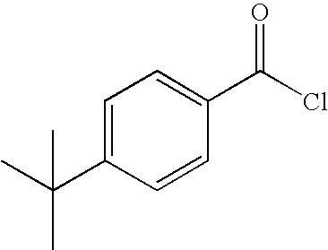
C1=C(C(C)(C)C)C=CC(C(Cl)=O)=C1
